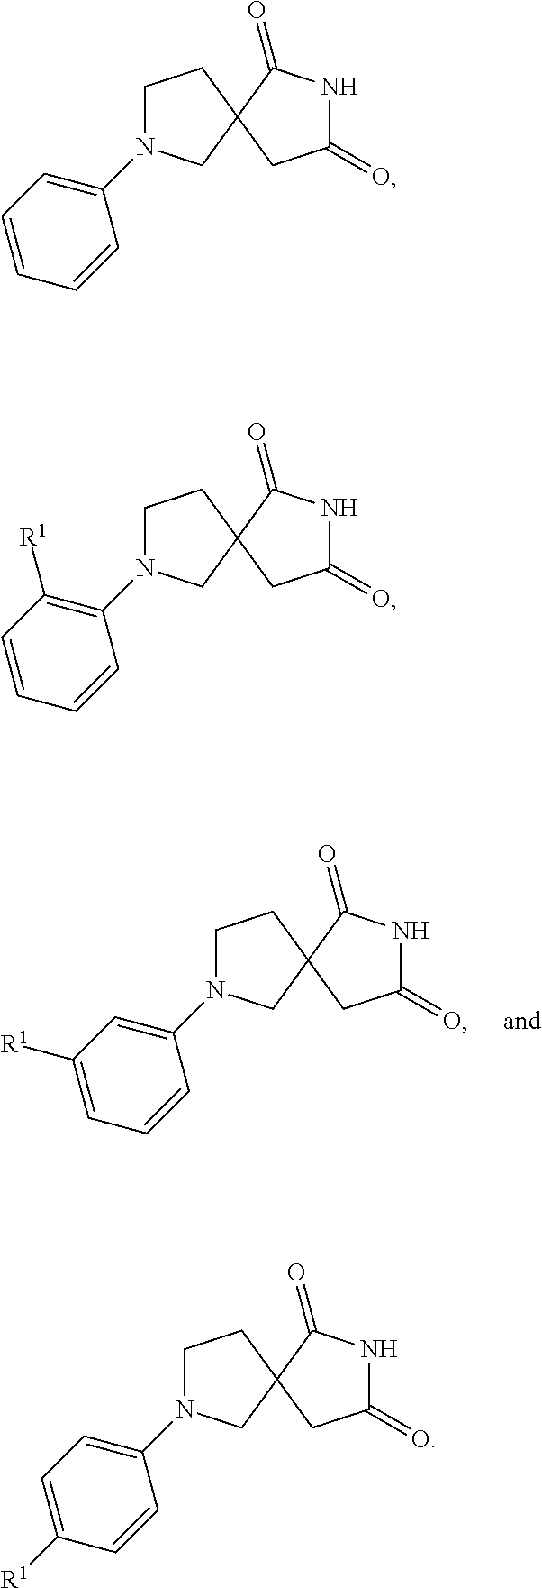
C1(=O)NC(=O)C2(C1)CCN(C1=CC([R1])=CC=C1)C2.C1(=O)NC(=O)C2(C1)CCN(C1=CC=CC=C1)C2.C1(=O)NC(=O)C2(C1)CCN(C1=CC=C([R1])C=C1)C2.C1(=O)NC(=O)C2(C1)CCN(C1=C([R1])C=CC=C1)C2
